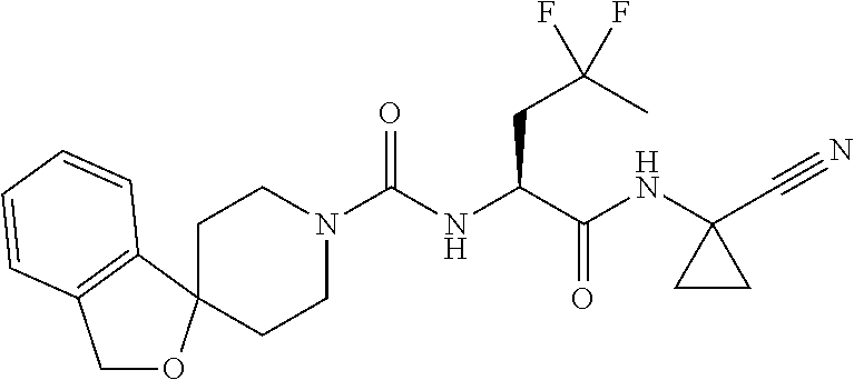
N1(C(NC(C(NC2(C#N)CC2)=O)CC(C)(F)F)=O)CCC2(CC1)OCC1=C2C=CC=C1
